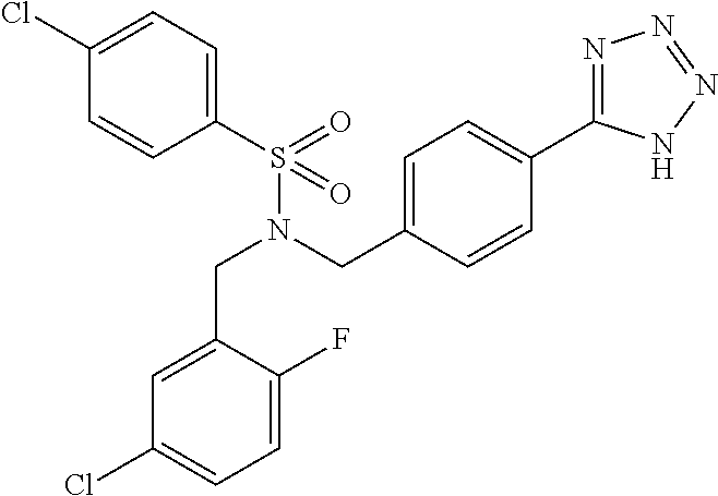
C1(S(N(CC2=CC=C(C3=NN=NN3)C=C2)CC2=CC(Cl)=CC=C2F)(=O)=O)=CC=C(Cl)C=C1
